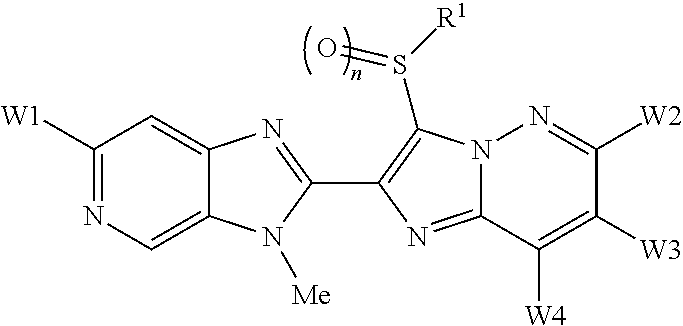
C1([W1])=NC=C2C(=C1)N=C(C1=C(S([R1])=O)N3C(=N1)C([W4])=C([W3])C([W2])=N3)N2[Me]
